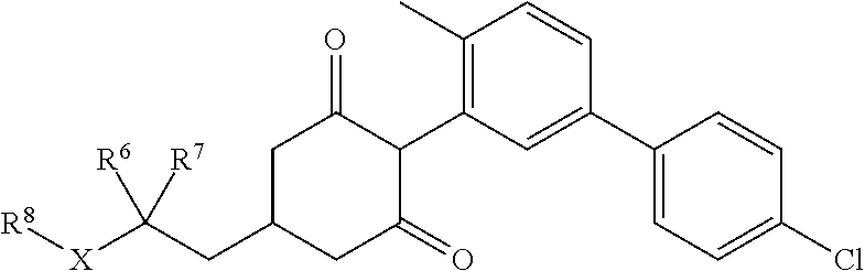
C1(C)=C(C2C(=O)CC(CC([X][R8])([R6])[R7])CC2=O)C=C(C2=CC=C(Cl)C=C2)C=C1
